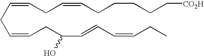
C(CC=CCC(C=CC=CCC)O)=CCC=CCCCCC[CO2H]
